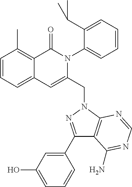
C1=CC=C2C(=C1C)C(=O)N(C1=CC=CC=C1C(C)C)C(CN1C3=C(C(C4=CC(O)=CC=C4)=N1)C(N)=NC=N3)=C2
